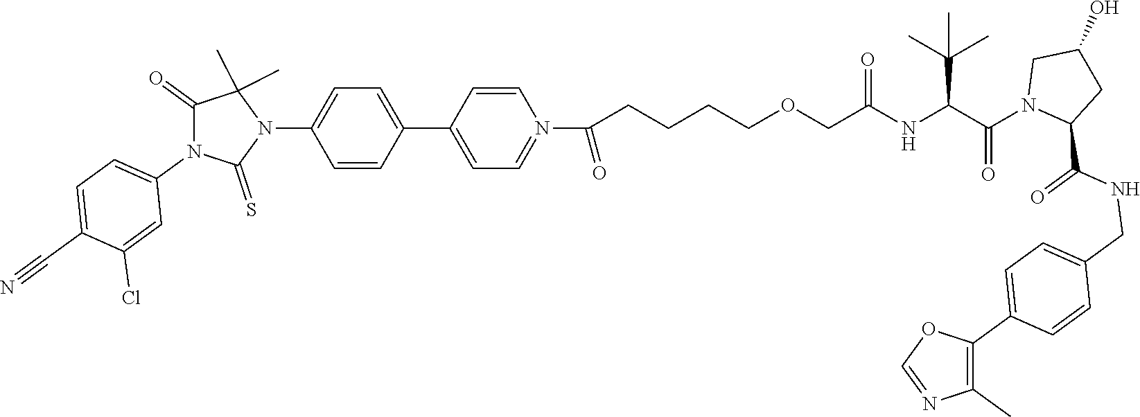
C1=C(C2=CC=N(C(CCCCOCC(NC(C(N3CC(O)CC3C(NCC3=CC=C(C4=C(C)N=CO4)C=C3)=O)=O)C(C)(C)C)=O)=O)C=C2)C=CC(N2C(C)(C)C(=O)N(C3=CC=C(C#N)C(Cl)=C3)C2=S)=C1
